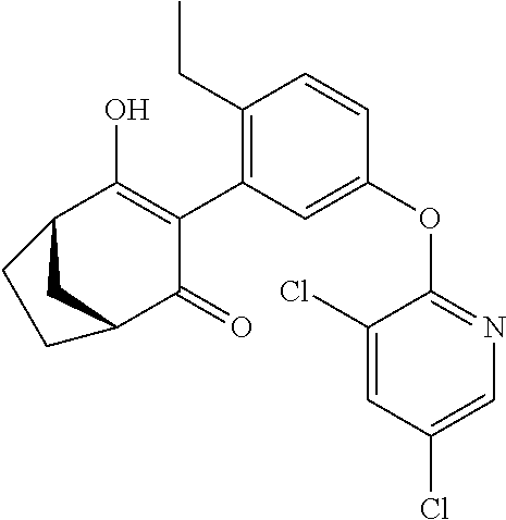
C1(OC2=NC=C(Cl)C=C2Cl)=CC(C2=C(O)C3CC(C2=O)CC3)=C(CC)C=C1
